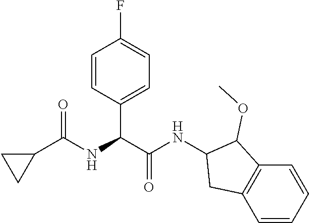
C1=CC(C(C(NC2C(OC)C3=C(C=CC=C3)C2)=O)NC(C2CC2)=O)=CC=C1F
